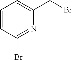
C1=CC(Br)=NC(CBr)=C1
